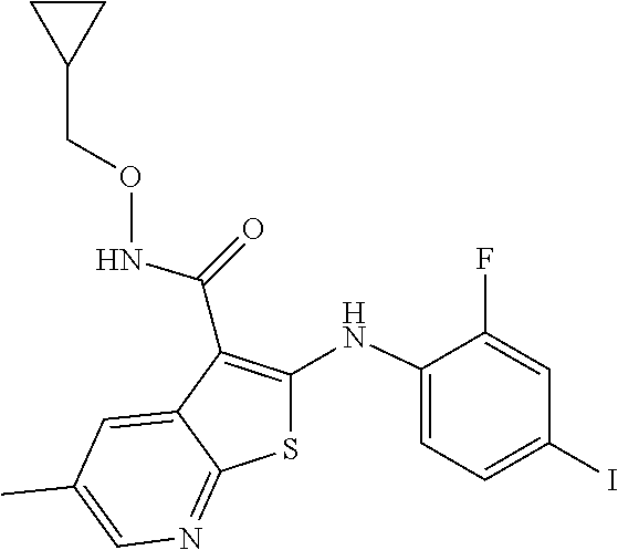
C1(F)=CC(I)=CC=C1NC1=C(C(NOCC2CC2)=O)C2=CC(C)=CN=C2S1
